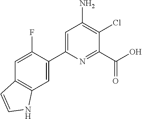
C1=C(C2=CC3=C(C=C2F)C=CN3)N=C(C(O)=O)C(Cl)=C1N
